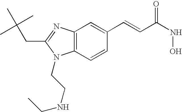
C12=C(C=CC(C=CC(=O)NO)=C1)N(CCNCC)C(CC(C)(C)C)=N2
